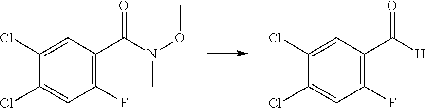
C(=O)(N(OC)C)C1=C(F)C=C(Cl)C(Cl)=C1.C(=O)([H])C1=C(F)C=C(Cl)C(Cl)=C1
